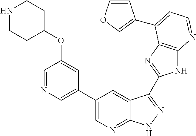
C1(C2=CN=CC(OC3CCNCC3)=C2)=CN=C2C(=C1)C(C1=NC3=C(N1)N=CC=C3C1=COC=C1)=NN2
